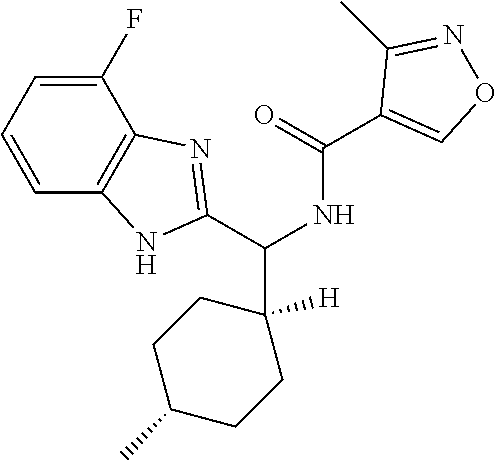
N1=C(C)C(C(NC(C2([H])CCC(C)CC2)C2=NC3=C(N2)C=CC=C3F)=O)=CO1
